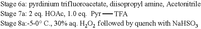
[Pyr][TFA]
